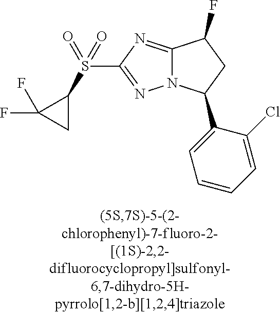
C12=NC(S(C3C(F)(F)C3)(=O)=O)=NN1C(C1=CC=CC=C1Cl)CC2F
